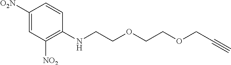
C1([O2N])=CC([NO2])=C(NCCOCCOCC#C)C=C1
